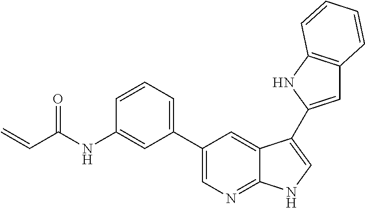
N(C1=CC(C2=CN=C3C(=C2)C(C2=CC4=C(N2)C=CC=C4)=CN3)=CC=C1)C(C=C)=O
